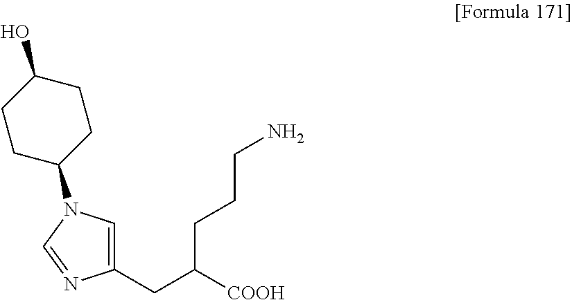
C1CC(N2C=C(CC([COOH])CCCN)N=C2)CCC1O
